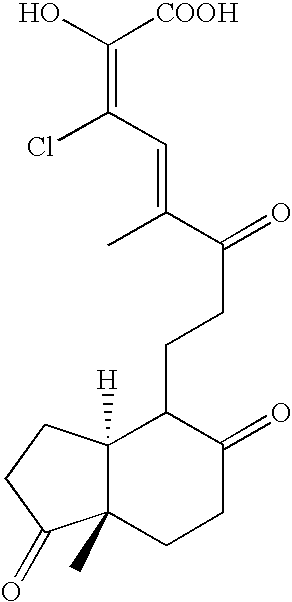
C12([H])C(C)(CCC(=O)C1CCC(=O)C(C)=CC(=C(O)[COOH])Cl)C(=O)CC2
